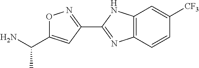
C12=C(C=CC([CF3])=C1)N=C(C1=NOC(C(N)C)=C1)N2
